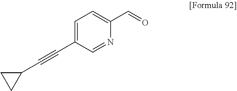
C1(C#CC2=CC=C(C=O)N=C2)CC1
